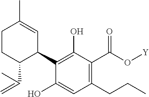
C1CC(C(=C)C)C(C2=C(O)C(C(O[Y])=O)=C(CCC)C=C2O)C=C1C
